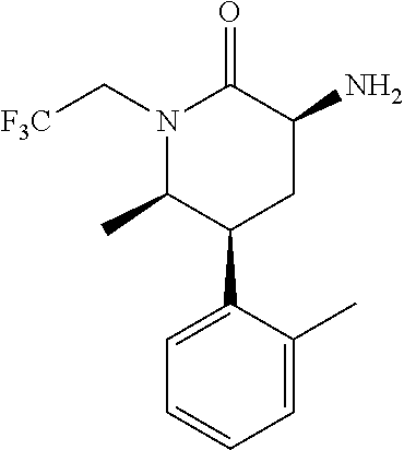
C1=C(C)C(C2CC(N)C(=O)N(C[F3C])C2C)=CC=C1
